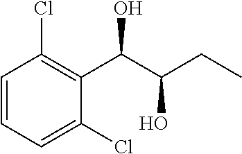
C1=CC(Cl)=C(C(C(CC)O)O)C(Cl)=C1
